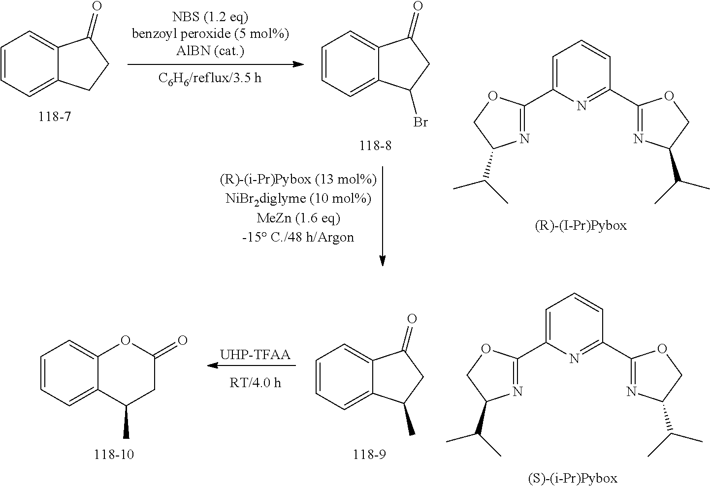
C1=CC=C2C(=C1)C(=O)CC2.C1=CC=C2C(=C1)C(=O)CC2Br.N1=C(C2=CC=CC(C3=NC(C(C)C)CO3)=N2)OCC1C(C)C.[UHP-TFAA].C1=CC=C2C(=C1)C(=O)CC2C.C1=CC=C2C(=C1)OC(=O)CC2C.N1=C(C2=CC=CC(C3=NC(C(C)C)CO3)=N2)OCC1C(C)C
